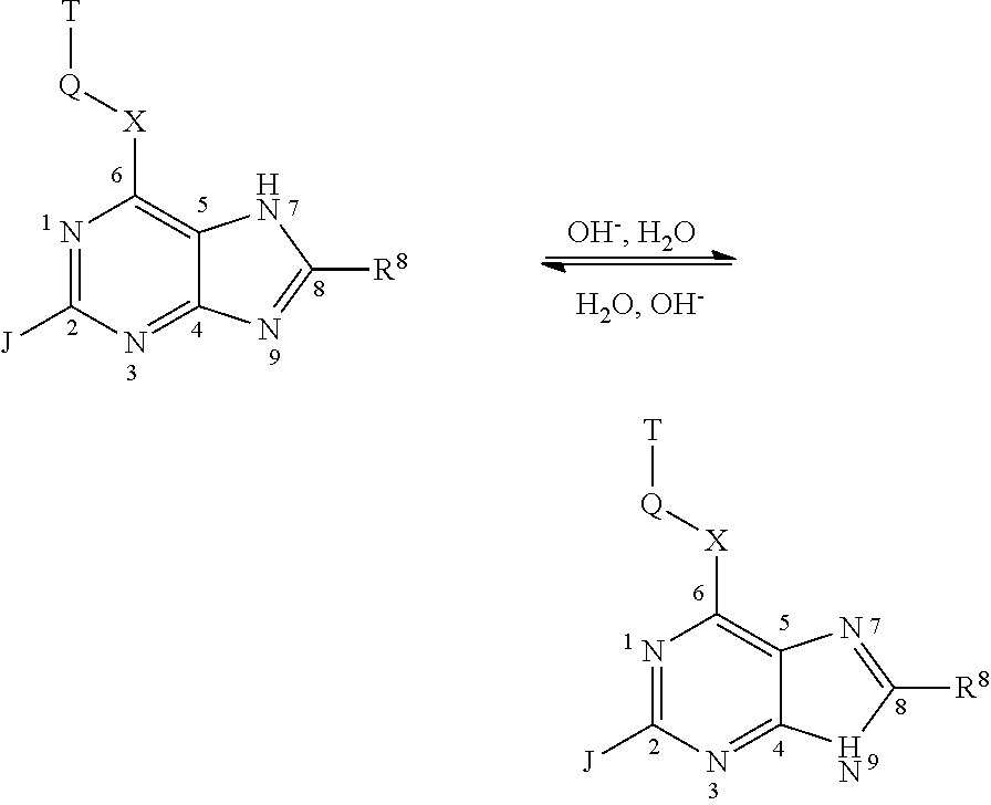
N1=C([J])N=C2C(=C1[X][Q][T])NC([R8])=N2.N1=C([J])N=C2C(=C1[X][Q][T])N=C([R8])N2
